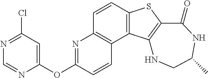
C1=CC2=C(C3=C1N=C(OC1=CC(Cl)=NC=N1)C=C3)C1=C(S2)C(=O)NC(C)CN1
